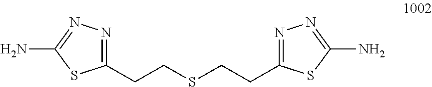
N1=C(CCSCCC2=NN=C(N)S2)SC(N)=N1
